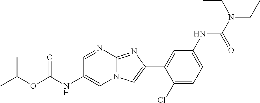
C1=NC2=NC(C3=CC(NC(N(CC)CC)=O)=CC=C3Cl)=CN2C=C1NC(OC(C)C)=O
